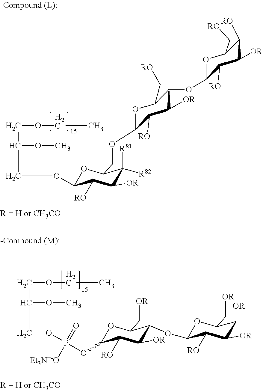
C(OCC)C(COC1OC(COC2OC(C[RO])C(OC3OC(C[RO])C([RO])C([OR])C3[RO])C([OR])C2[RO])C([R82])([R81])C([OR])C1[RO])OC.C(OCC)C(COP(=O)([Et3N+-O])OC1OC(C[OR])C(OC2OC(C[OR])C([OR])C([OR])C2[RO])C([OR])C1[RO])OC
